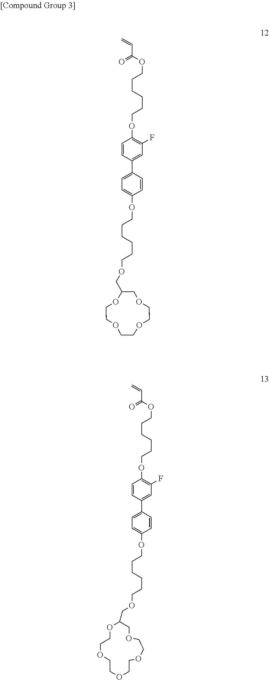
C1(OCCCCCCOC(C=C)=O)=C(F)C=C(C2=CC=C(OCCCCCCOCC3OCCOCCOCCOC3)C=C2)C=C1.C1(OCCCCCCOC(C=C)=O)=C(F)C=C(C2=CC=C(OCCCCCCOCC3OCCOCCOCCOCCOC3)C=C2)C=C1
